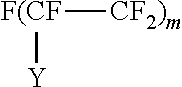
[F(CF]([CF2)m])[Y]
